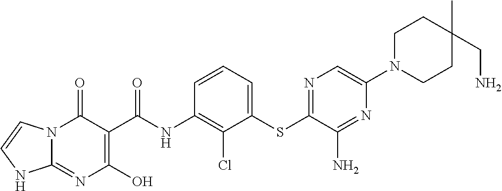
C12=NC(O)=C(C(NC3=C(Cl)C(SC4=NC=C(N5CCC(C)(CN)CC5)N=C4N)=CC=C3)=O)C(=O)N1C=CN2
